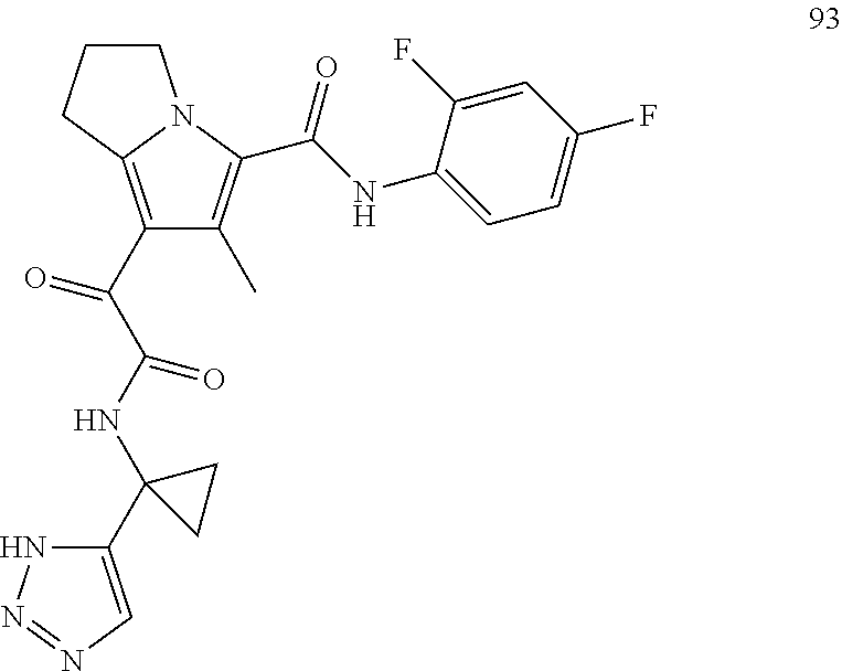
C1(C(=O)C(=O)NC2(C3=CN=NN3)CC2)=C2N(C(C(NC3=CC=C(F)C=C3F)=O)=C1C)CCC2
